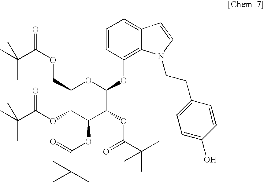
C1=CC(OC2OC(COC(=O)C(C)(C)C)C(OC(C(C)(C)C)=O)C(OC(=O)C(C)(C)C)C2OC(=O)C(C)(C)C)=C2C(=C1)C=CN2CCC1=CC=C(O)C=C1
